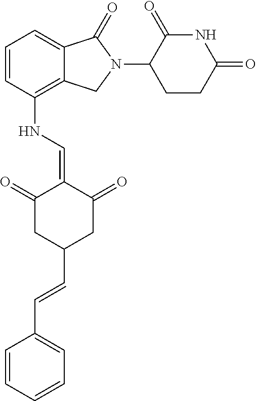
C1=CC(NC=C2C(=O)CC(C=CC3=CC=CC=C3)CC2=O)=C2C(=C1)C(=O)N(C1CCC(=O)NC1=O)C2
